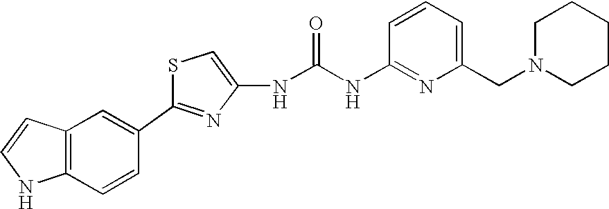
C(NC1=NC(CN2CCCCC2)=CC=C1)(=O)NC1=CSC(C2=CC3=C(C=C2)NC=C3)=N1
